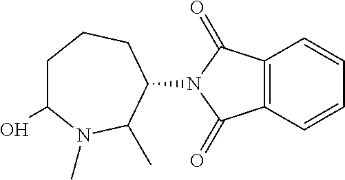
C1(N2C(=O)C3=C(C2=O)C=CC=C3)CCCC(O)N(C)C1C
